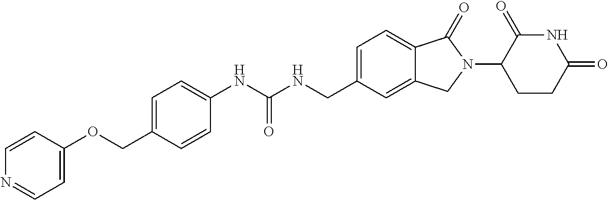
C1=C(OCC2=CC=C(NC(NCC3=CC=C4C(=C3)CN(C3CCC(=O)NC3=O)C4=O)=O)C=C2)C=CN=C1
